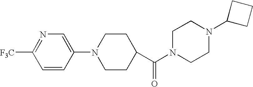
O=C(N1CCN(C2CCC2)CC1)C1CCN(C2=CN=C([F3C])C=C2)CC1
